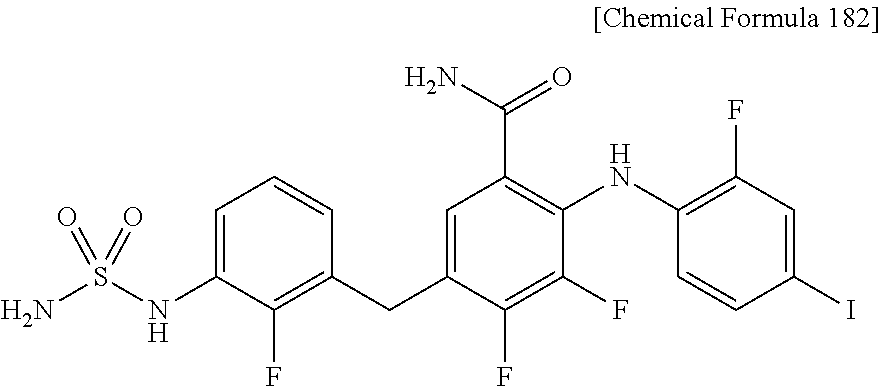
C1=C(NS(N)(=O)=O)C(F)=C(CC2=CC(C(N)=O)=C(NC3=C(F)C=C(I)C=C3)C(F)=C2F)C=C1
